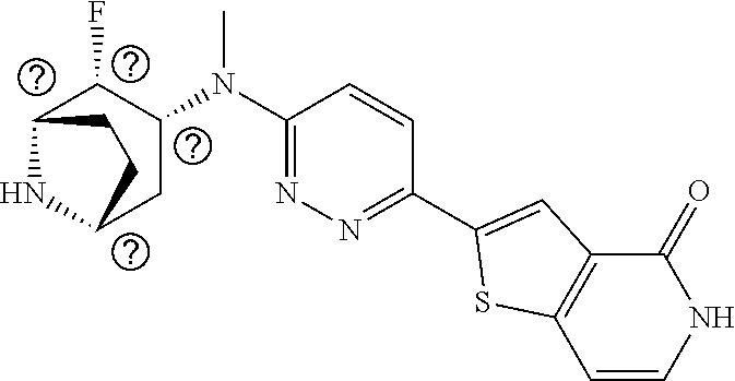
C1(N(C2C(F)C3NC(C2)CC3)C)=NN=C(C2=CC3=C(C=CNC3=O)S2)C=C1
